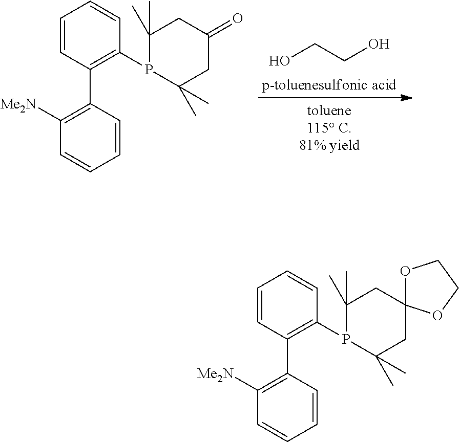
C1=CC(C2=C([Me2N])C=CC=C2)=C(P2C(C)(C)CC(=O)CC2(C)C)C=C1.OCCO.C1=CC(C2=C([Me2N])C=CC=C2)=C(P2C(C)(C)CC3(CC2(C)C)OCCO3)C=C1
